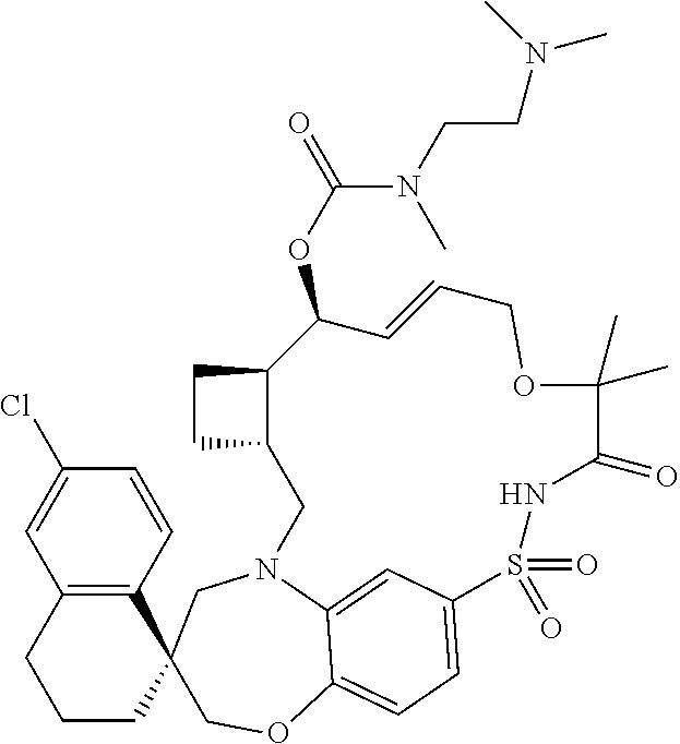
C1=CC(Cl)=CC2=C1C1(CCC2)COC2=CC=C3C=C2N(C1)CC1CCC1C(OC(N(C)CCN(C)C)=O)C=CCOC(C)(C)C(=O)NS3(=O)=O
